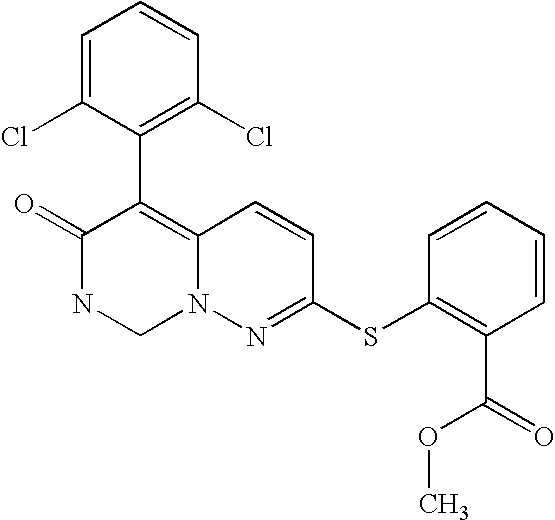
O=C1NCN2C(=C1C1=C(Cl)C=CC=C1Cl)C=CC(SC1=C(C(OC)=O)C=CC=C1)=N2
